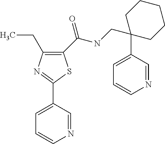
C1(C(NCC2(C3=CC=CN=C3)CCCCC2)=O)=C(CC)N=C(C2=CC=CN=C2)S1
